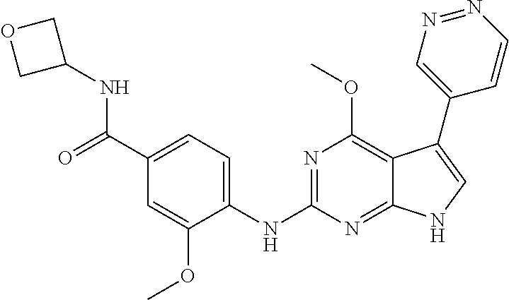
C1(C(=O)NC2COC2)=CC=C(NC2=NC(OC)=C3C(=N2)NC=C3C2=CN=NC=C2)C(OC)=C1
